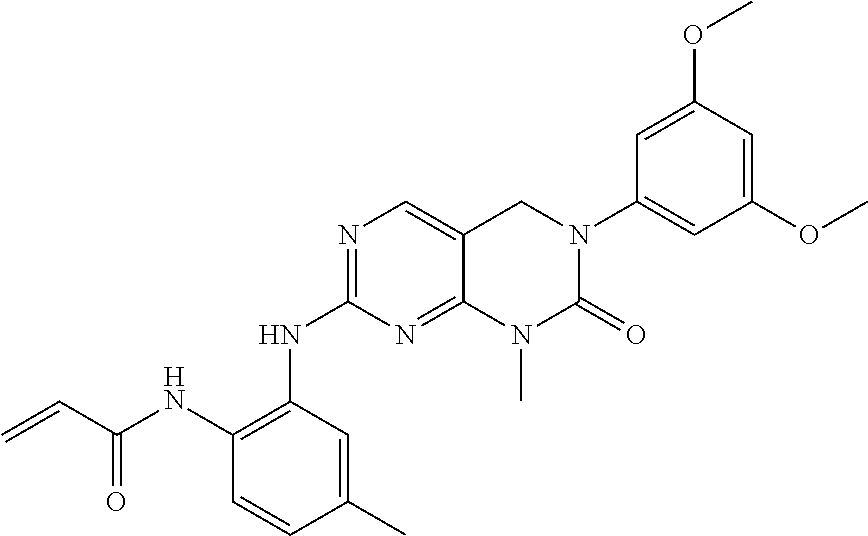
N1=C(NC2=C(NC(C=C)=O)C=CC(C)=C2)N=C2C(=C1)CN(C1=CC(OC)=CC(OC)=C1)C(=O)N2C
